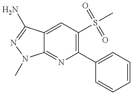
C12=NC(C3=CC=CC=C3)=C(S(C)(=O)=O)C=C1C(N)=NN2C
